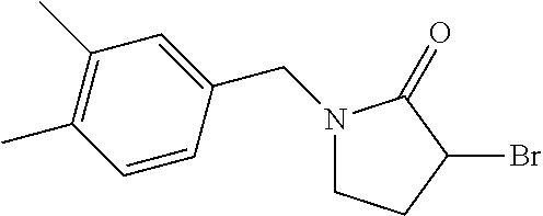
C1CC(Br)C(=O)N1CC1=CC(C)=C(C)C=C1
